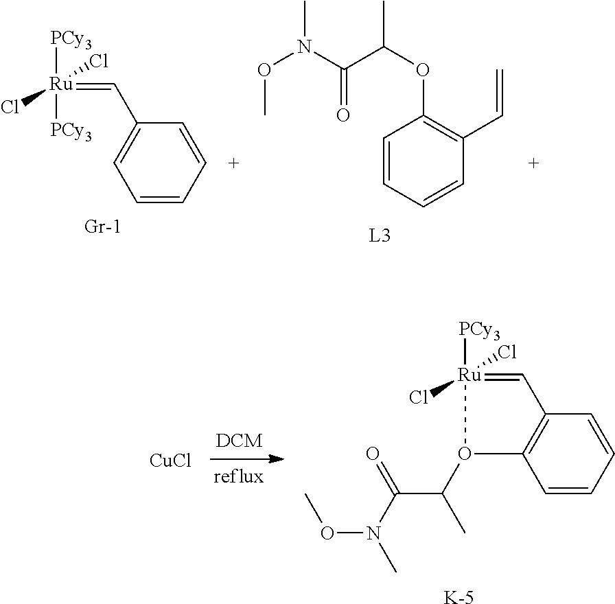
[Ru](Cl)(Cl)(=CC1=CC=CC=C1)([PCy3])[PCy3].C1=CC=CC(C=C)=C1OC(C)C(N(OC)C)=O.[CuCl].[Ru]1(Cl)(Cl)([PCy3])=CC2=C(C=CC=C2)O1C(C(N(C)OC)=O)C.[K]
